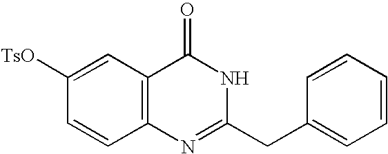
C1=C(CC2=NC3=C(C(=O)N2)C=C([TsO])C=C3)C=CC=C1
